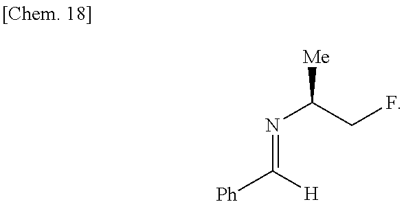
N(=C([H])[Ph])C(CF)[Me]
